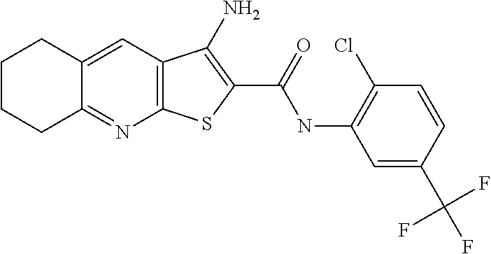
C12=C(C=C3C(=N1)CCCC3)C(N)=C(C(=O)NC1=C(Cl)C=CC(C(F)(F)F)=C1)S2
